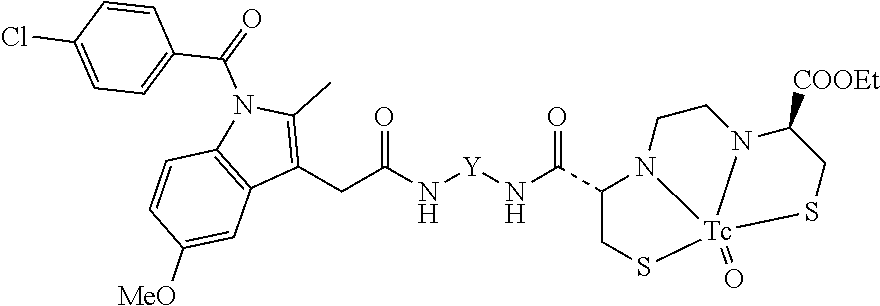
C1(C(N2C3=C(C=C([MeO])C=C3)C(CC(N[Y]NC(C3CS[Tc]45(=O)N3CCN4C([COOEt])CS5)=O)=O)=C2C)=O)=CC=C(Cl)C=C1
